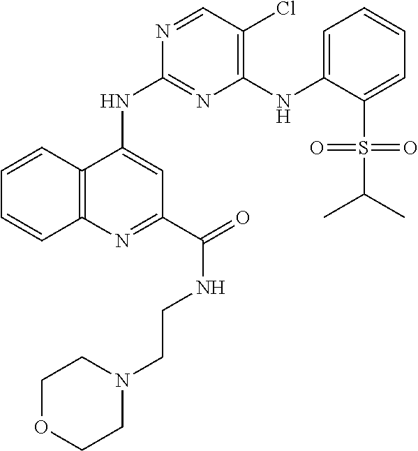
C12=C(N=C(C(=O)NCCN3CCOCC3)C=C1NC1=NC(NC3=CC=CC=C3S(C(C)C)(=O)=O)=C(Cl)C=N1)C=CC=C2
